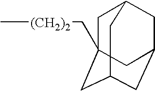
C[(CH2)2]CC12CC3CC(CC(C1)C3)C2
